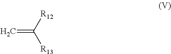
C=C([R13])[R12]
